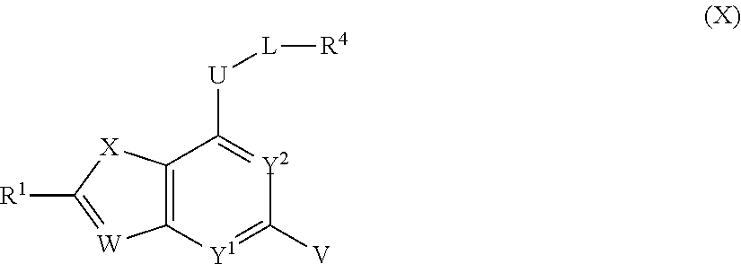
C12=C([Y1]=C([V])[Y2]=C1[U][L][R4])[W]=C([R1])[X]2
